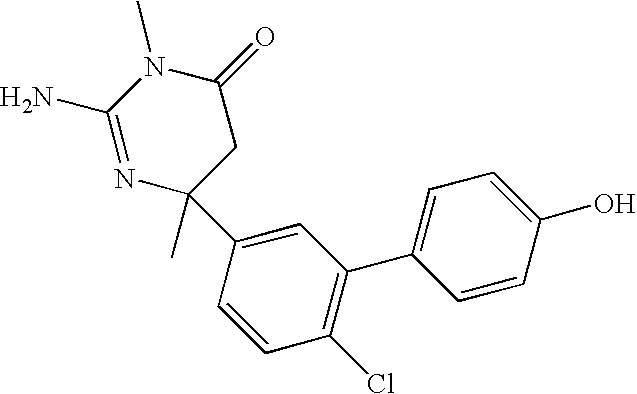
C1(N)=NC(C2=CC(C3=CC=C(O)C=C3)=C(Cl)C=C2)(C)CC(=O)N1C
